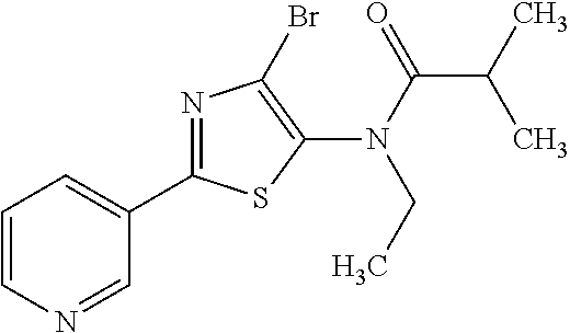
C1(C2=NC(Br)=C(N(C(C(C)C)=O)CC)S2)=CC=CN=C1
